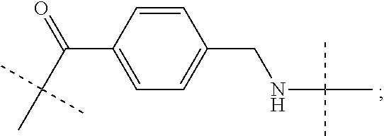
C1=CC(C(C(C)(C)C)=O)=CC=C1CNC(C)(C)C
